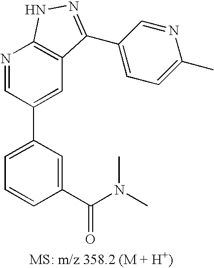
N1=CC(C2=CC=CC(C(N(C)C)=O)=C2)=CC2=C1NN=C2C1=CC=C(C)N=C1
